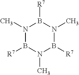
N1(C)B([R7])N(C)B([R7])N(C)B1[R7]
